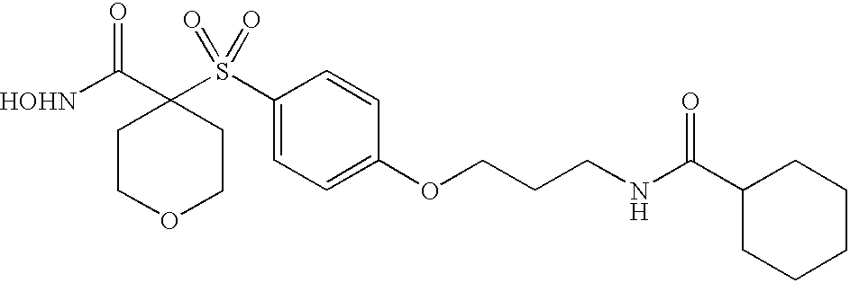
[HOHN]C(C1(S(C2=CC=C(OCCCNC(C3CCCCC3)=O)C=C2)(=O)=O)CCOCC1)=O
